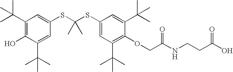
C1(C(C)(C)C)=C(O)C(C(C)(C)C)=CC(SC(SC2=CC(C(C)(C)C)=C(OCC(=O)NCCC(O)=O)C(C(C)(C)C)=C2)(C)C)=C1
